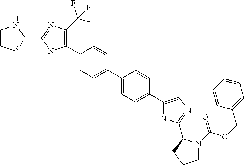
C1(C2=C(C(F)(F)F)N=C(C3NCCC3)N2)=CC=C(C2=CC=C(C3=CN=C(C4N(C(OCC5=CC=CC=C5)=O)CCC4)N3)C=C2)C=C1
